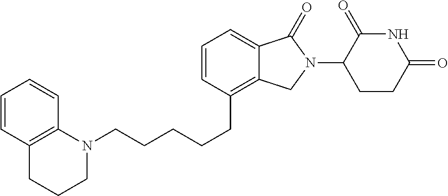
C12=C(C=CC=C1)CCCN2CCCCCC1=C2C(=CC=C1)C(=O)N(C1C(=O)NC(=O)CC1)C2
